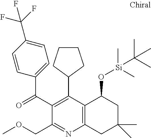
O=C(C1=C(C2CCCC2)C2=C(N=C1COC)CC(C)(C)CC2O[Si](C)(C)C(C)(C)C)C1=CC=C(C(F)(F)F)C=C1
